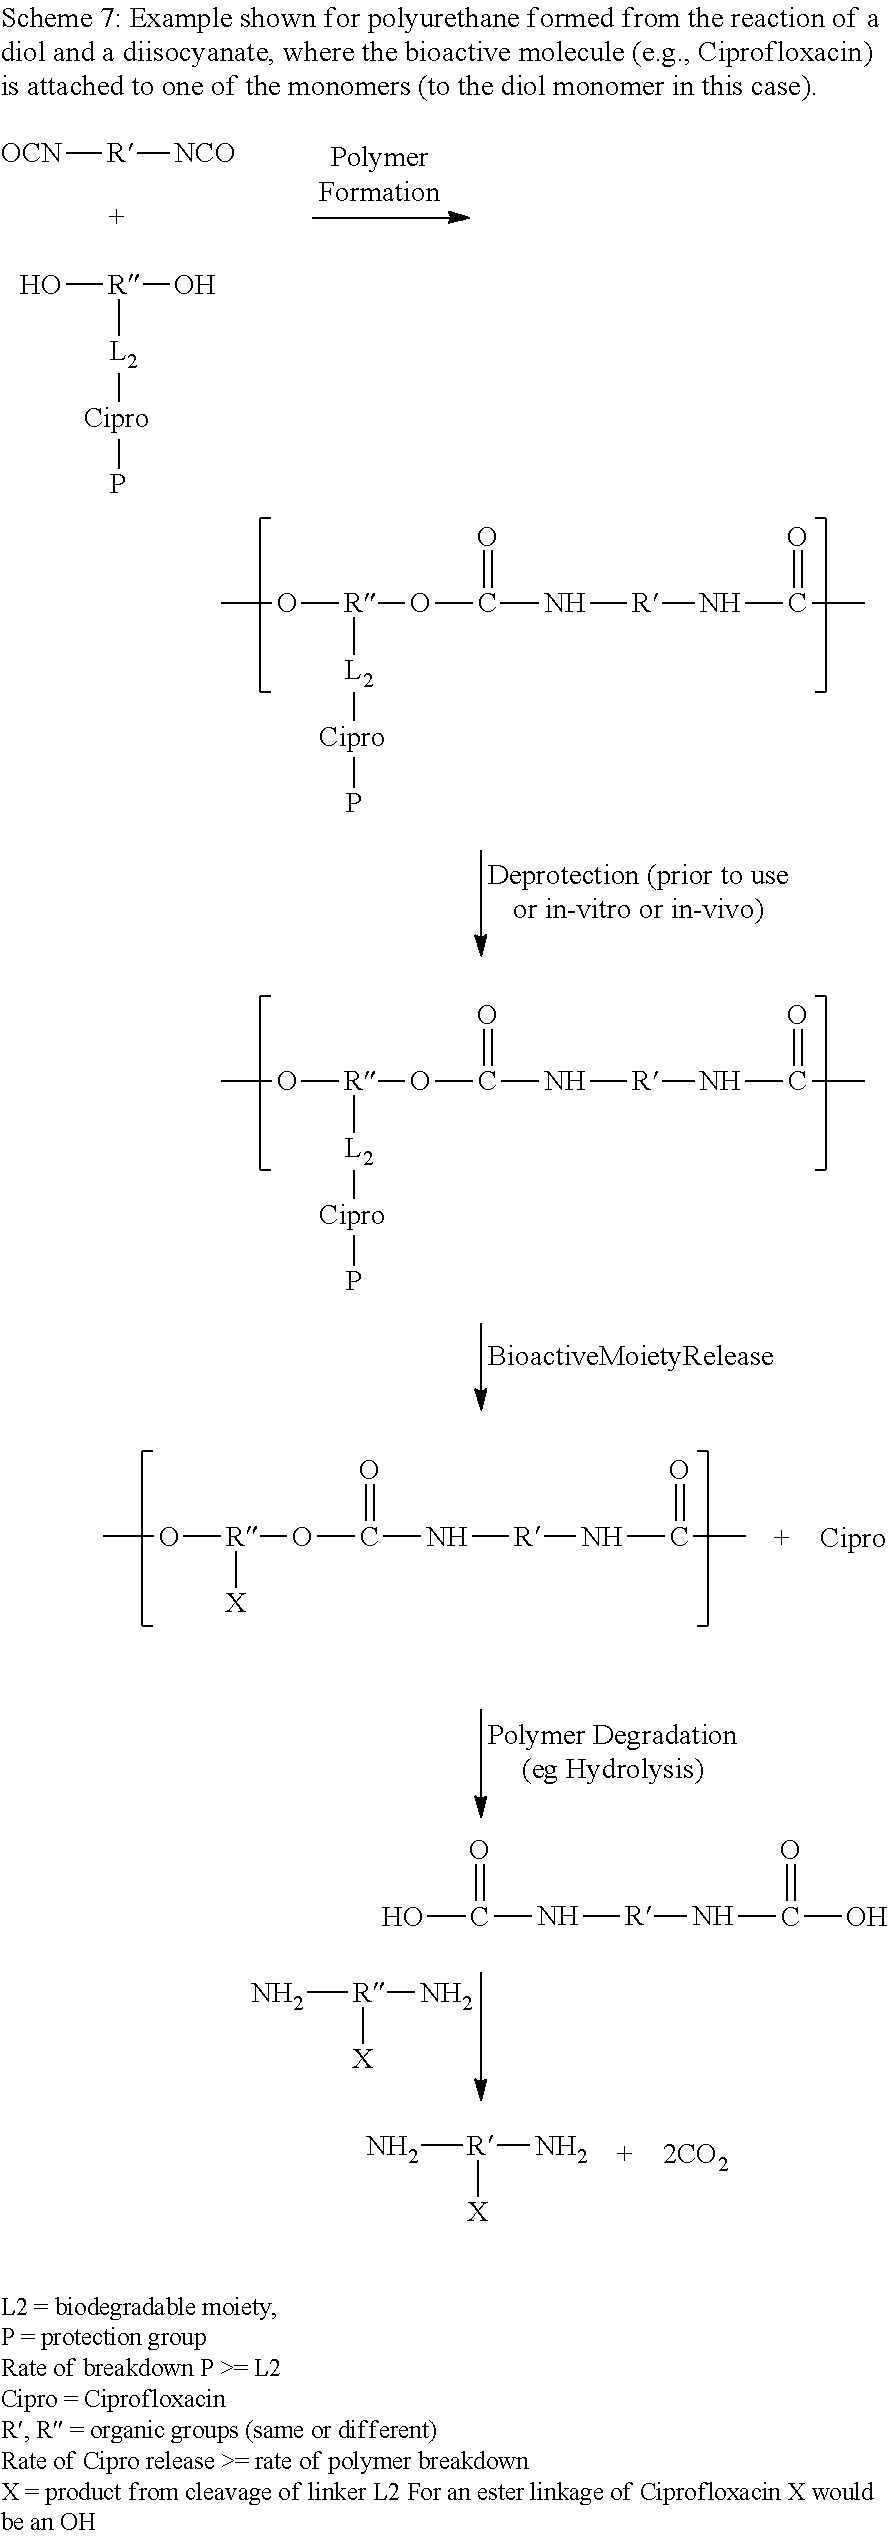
O[R](O)[L2][Cipro]P.[OCN][R][NCO].O([R](OC(=O)N[R]NC(C)=O)[L2][Cipro]P)C.O([R](OC(=O)N[R]NC(C)=O)[L2][Cipro]P)C.O([R](OC(=O)N[R]NC(C)=O)[X])C.OC(=O)N[R]NC(O)=O.N[R](N)[X].N[R](N)[X]
